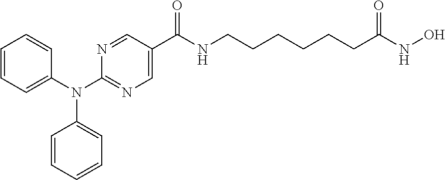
C1=CC=C(N(C2=NC=C(C(NCCCCCCC(NO)=O)=O)C=N2)C2=CC=CC=C2)C=C1
